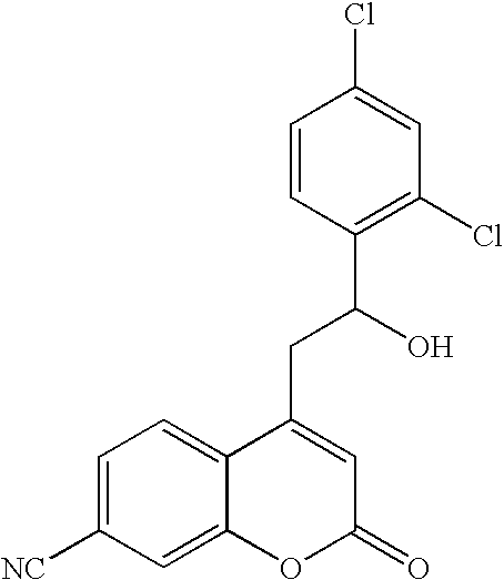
C1=CC(C(O)CC2=CC(=O)OC3=CC([NC])=CC=C23)=C(Cl)C=C1Cl
